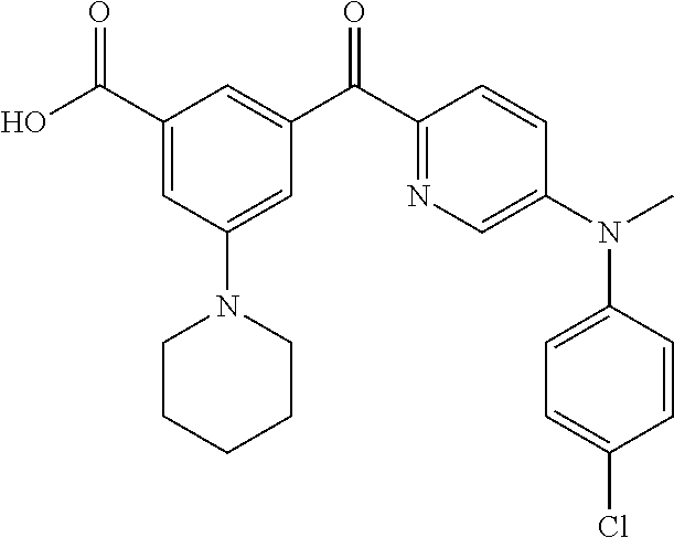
C1(C(O)=O)=CC(N2CCCCC2)=CC(C(C2=NC=C(N(C)C3=CC=C(Cl)C=C3)C=C2)=O)=C1
